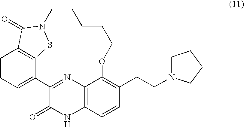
C1=CC=C2C3=C1C(=O)N(S3)CCCCCOC1=C(CCN3CCCC3)C=CC3=C1N=C2C(=O)N3
